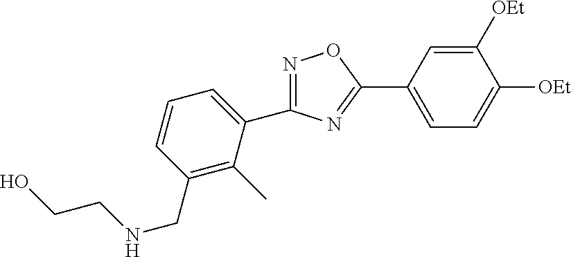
N1=C(C2=CC=CC(CNCCO)=C2C)N=C(C2=CC=C([OEt])C([OEt])=C2)O1
